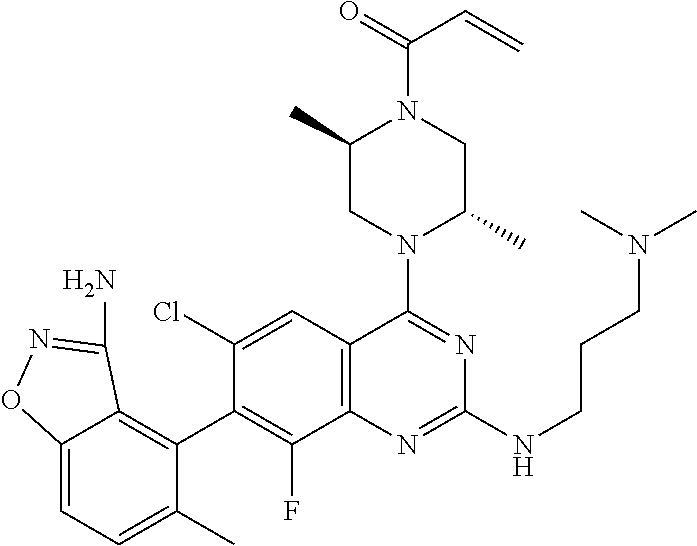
C12=C(C=C(Cl)C(C3=C4C(=CC=C3C)ON=C4N)=C1F)C(N1C(C)CN(C(=O)C=C)C(C)C1)=NC(NCCCN(C)C)=N2
